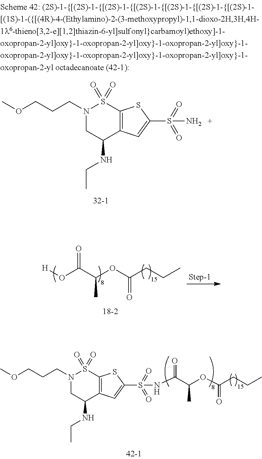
[H]OC(C(OC(CCC)=O)C)=O.N1(CCCOC)CC(NCC)C2=C(S1(=O)=O)SC(S(=O)(=O)NC(C(OC(CCC)=O)C)=O)=C2.N1(CCCOC)CC(NCC)C2=C(S1(=O)=O)SC(S(N)(=O)=O)=C2
